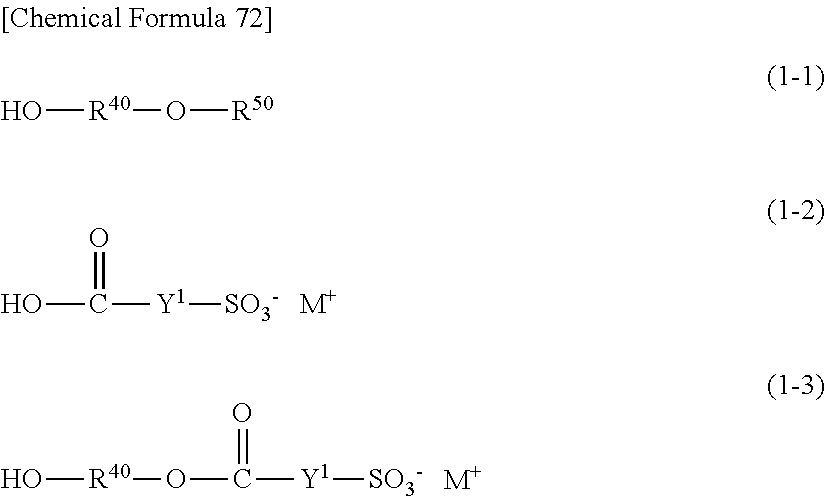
OC([Y1][SO3-])=O.[M+].O[R40]OC([Y1][SO3-])=O.[M+].O[R40]O[R50]
